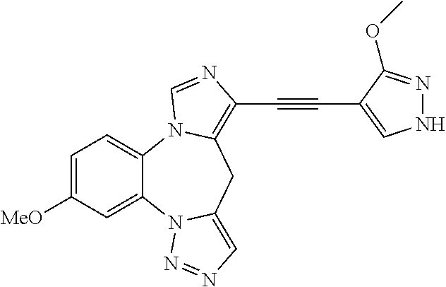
C1=C([MeO])C=C2C(=C1)N1C(=C(C#CC3=CNN=C3OC)N=C1)CC1=CN=NN21
